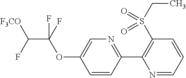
C1(C2=C(S(CC)(=O)=O)C=CC=N2)=NC=C(OC(C(F)[F3CO])(F)F)C=C1
